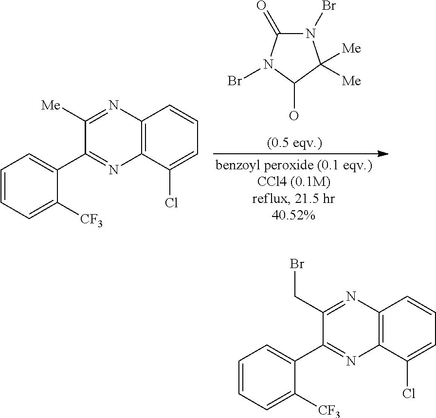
C1(=O)N(Br)C([Me])([Me])C(O)N1Br.C1([Me])=NC2=C(N=C1C1=CC=CC=C1[CF3])C(Cl)=CC=C2.C1(CBr)=NC2=C(N=C1C1=CC=CC=C1[CF3])C(Cl)=CC=C2
